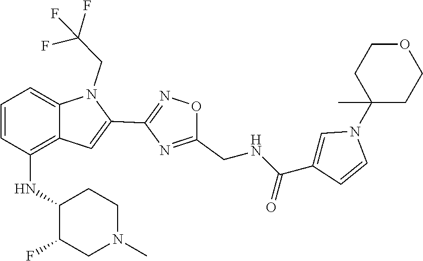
C12=C(NC3C(F)CN(C)CC3)C=CC=C1N(CC(F)(F)F)C(C1=NOC(CNC(C3=CN(C4(C)CCOCC4)C=C3)=O)=N1)=C2
